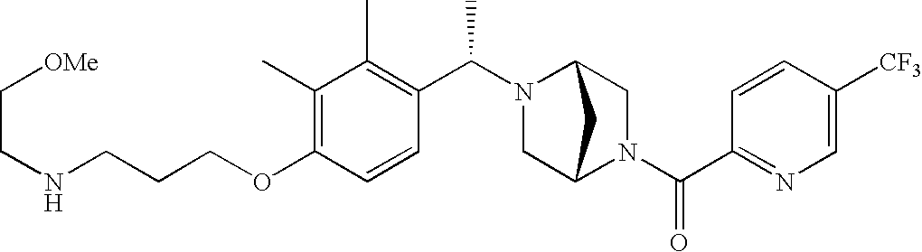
C(OC1=C(C)C(C)=C(C(N2C3CN(C(C4=NC=C([CF3])C=C4)=O)C(C2)C3)C)C=C1)CCNCC[OMe]
